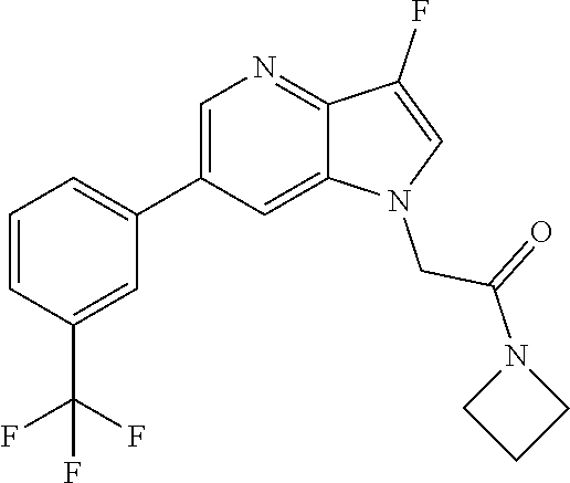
C1=C(C2=CC=CC(C(F)(F)F)=C2)C=C2C(=N1)C(F)=CN2CC(=O)N1CCC1
